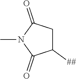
CN1C(=O)C([##])CC1=O
